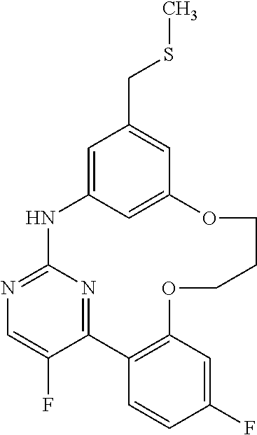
C12=NC(=NC=C1F)NC1=CC(CSC)=CC(=C1)OCCCOC1=C2C=CC(F)=C1
